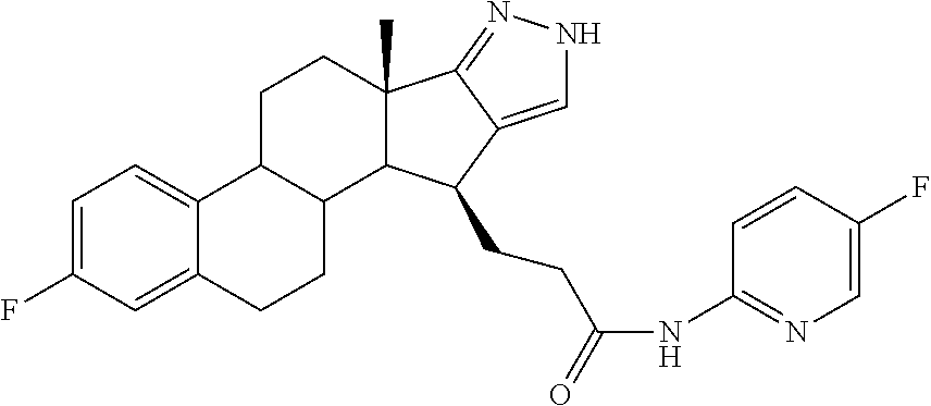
C1=C(F)C=C2C(=C1)C1C(CC2)C2C(C)(CC1)C1=NNC=C1C2CCC(NC1=NC=C(F)C=C1)=O
